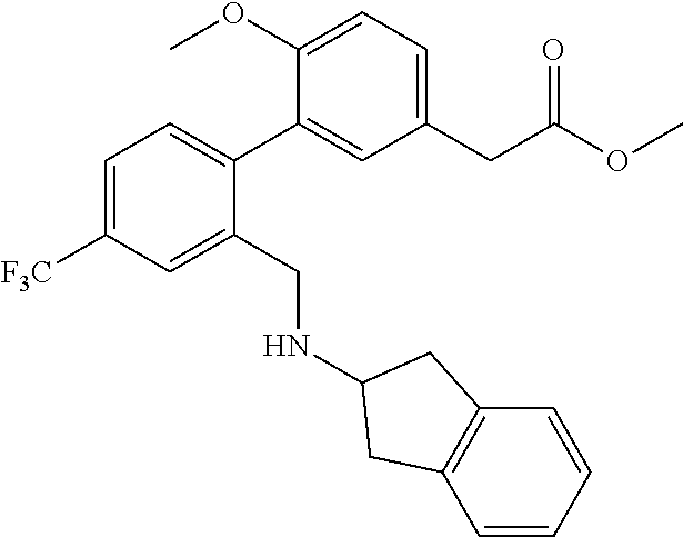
C1=C([F3C])C=C(CNC2CC3=C(C=CC=C3)C2)C(C2=CC(CC(OC)=O)=CC=C2OC)=C1
